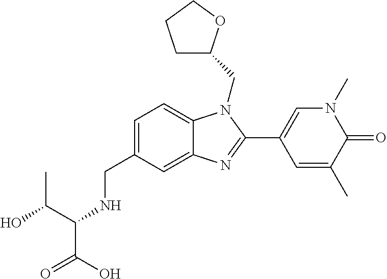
C1=C(CNC(C(=O)O)C(O)C)C=C2C(=C1)N(CC1CCCO1)C(C1=CN(C)C(=O)C(C)=C1)=N2
